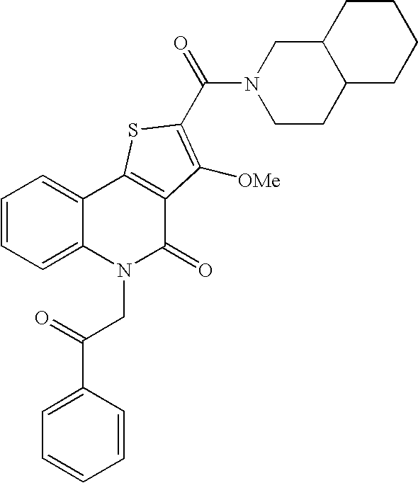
N1(C(=O)C2=C([OMe])C3=C(C4=CC=CC=C4N(CC(=O)C4=CC=CC=C4)C3=O)S2)CCC2C(C1)CCCC2
